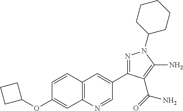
N1=C(C2=CC3=C(N=C2)C=C(OC2CCC2)C=C3)C(C(=O)N)=C(N)N1C1CCCCC1
